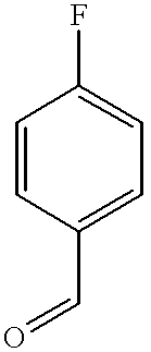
C1=CC(C=O)=CC=C1F
